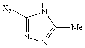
C1([X2])=NN=C([Me])N1
